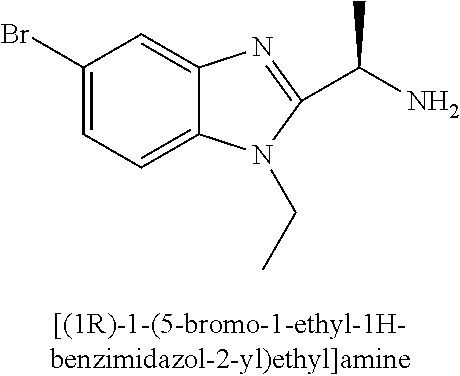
C1(Br)=CC=C2C(=C1)N=C(C(N)C)N2CC
